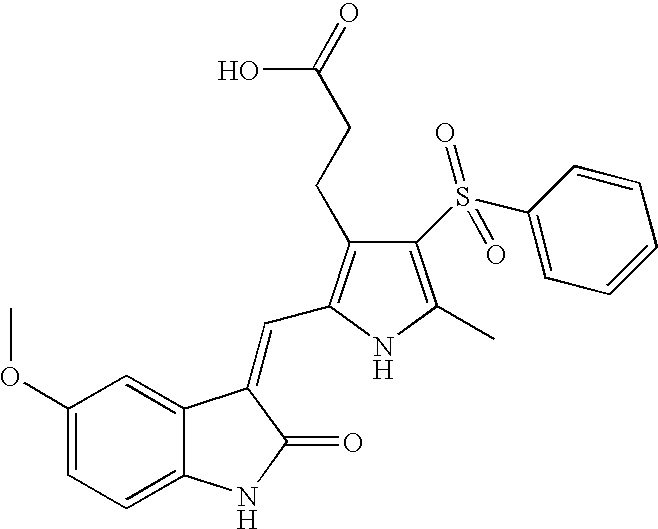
C1(OC)=CC=C2C(=C1)C(=CC1=C(CCC(=O)O)C(S(C3=CC=CC=C3)(=O)=O)=C(C)N1)C(=O)N2
